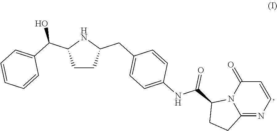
C1CC(CC2=CC=C(NC(C3CCC4=NC=CC(=O)N34)=O)C=C2)NC1C(C1=CC=CC=C1)O
